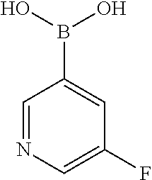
C1=NC=C(F)C=C1B(O)O
